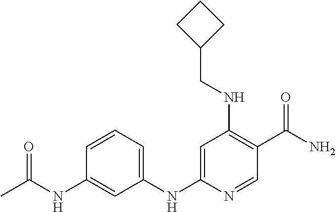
C1(CNC2=C(C(N)=O)C=NC(NC3=CC=CC(NC(=O)C)=C3)=C2)CCC1
